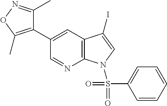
C12=C(C=C(C3=C(C)ON=C3C)C=N1)C(I)=CN2S(=O)(=O)C1=CC=CC=C1
